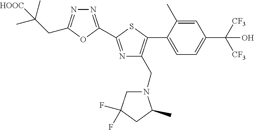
C1(C2=C(CN3CC(F)(F)CC3C)N=C(C3=NN=C(CC(C)(C)[HOOC])O3)S2)=CC=C(C([CF3])([CF3])O)C=C1C
